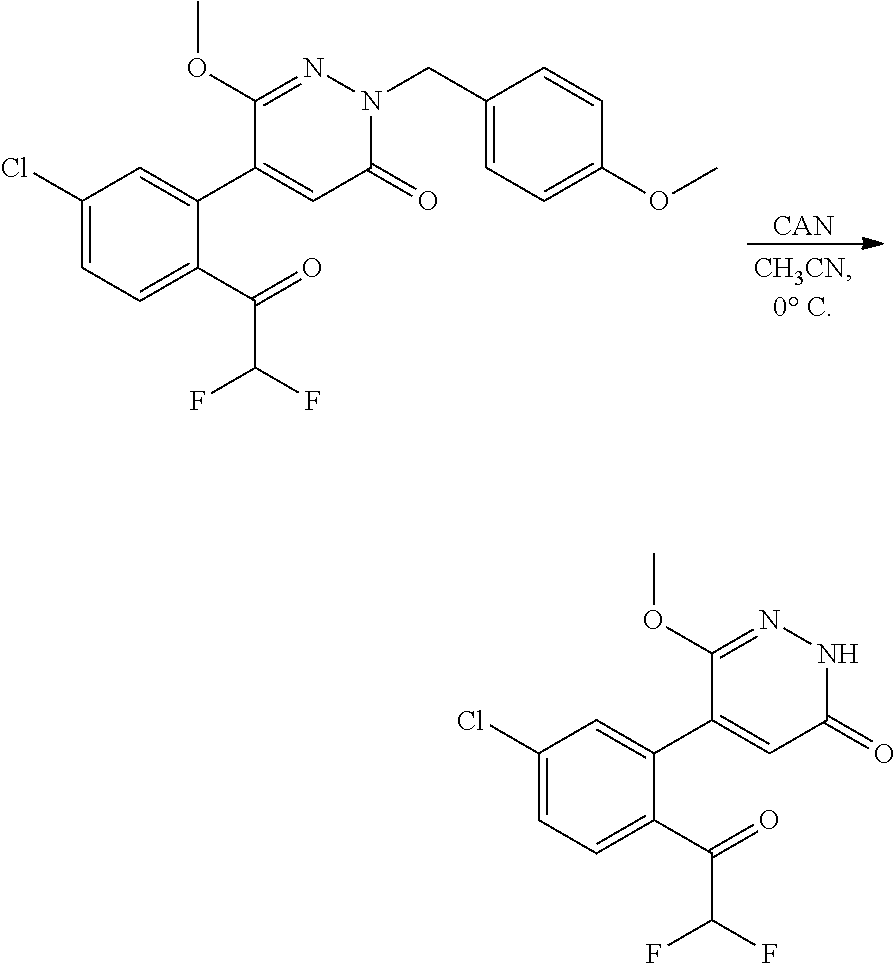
[CAN].C1(Cl)=CC=C(C(=O)C(F)F)C(C2=CC(=O)N(CC3=CC=C(OC)C=C3)N=C2OC)=C1.C1(Cl)=CC=C(C(=O)C(F)F)C(C2=CC(=O)NN=C2OC)=C1
